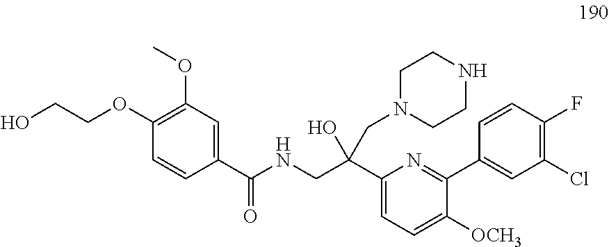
C1(OCCO)=C(OC)C=C(C(NCC(C2=CC=C([OCH3])C(C3=CC(Cl)=C(F)C=C3)=N2)(CN2CCNCC2)O)=O)C=C1
